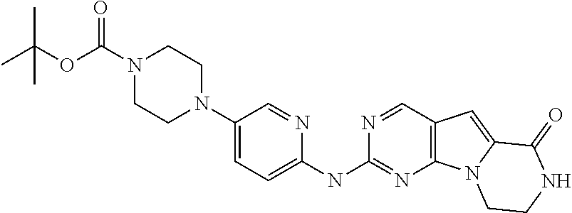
N1(C(OC(C)(C)C)=O)CCN(C2=CC=C(NC3=NC4=C(C=N3)C=C3N4CCNC3=O)N=C2)CC1
